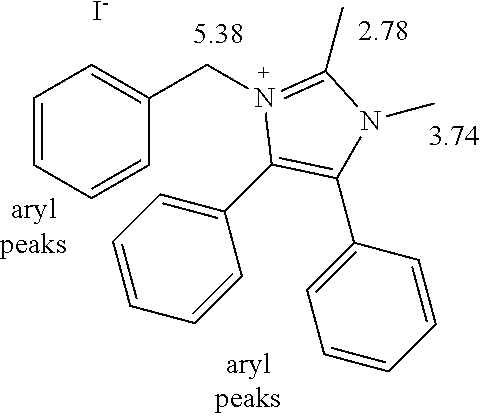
C1=CC=CC(CN2=C(C)N(C)C(C3=CC=CC=C3)=C2C2=CC=CC=C2)=C1.[I-]
